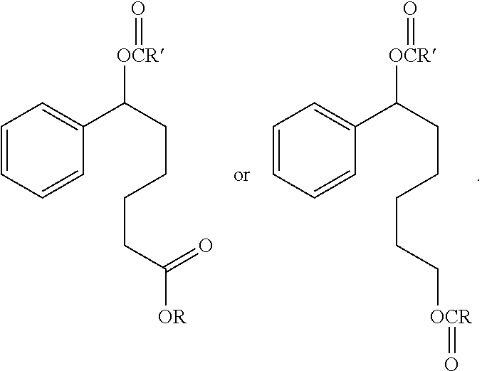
C1=CC=CC(C(CCCCC([OR])=O)[OCR]=O)=C1.C1=CC=CC(C(CCCCC[OCR]=O)[OCR]=O)=C1
